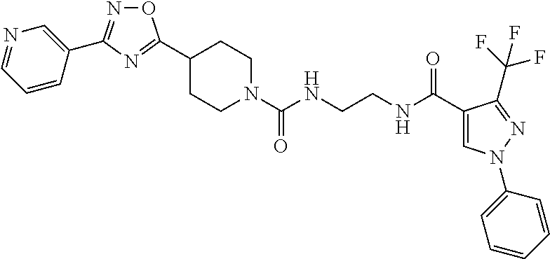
C1(C2=NC(C3=CN=CC=C3)=NO2)CCN(C(NCCNC(C2=CN(C3=CC=CC=C3)N=C2C(F)(F)F)=O)=O)CC1
